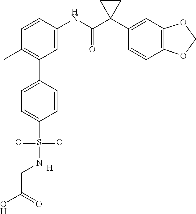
C1=C(NC(C2(C3=CC4=C(C=C3)OCO4)CC2)=O)C=CC(C)=C1C1=CC=C(S(=O)(=O)NCC(O)=O)C=C1.[H]
